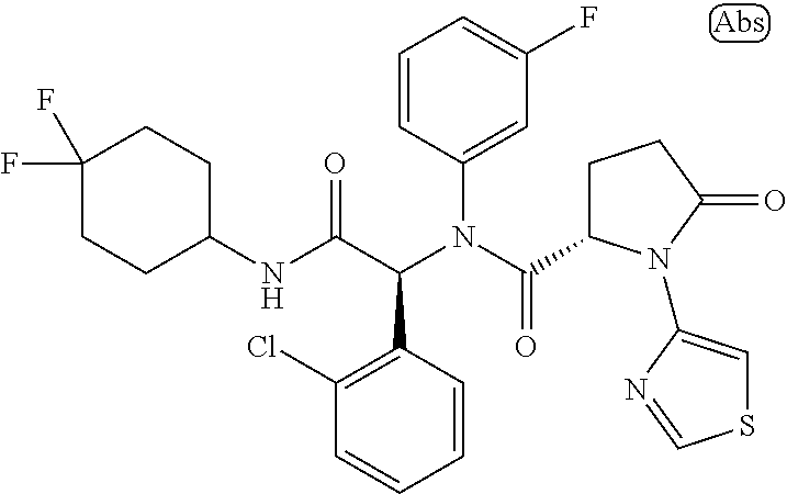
C1=CC(N(C(C2CCC(=O)N2C2=CSC=N2)=O)C(C(NC2CCC(F)(F)CC2)=O)C2=C(Cl)C=CC=C2)=CC(F)=C1
